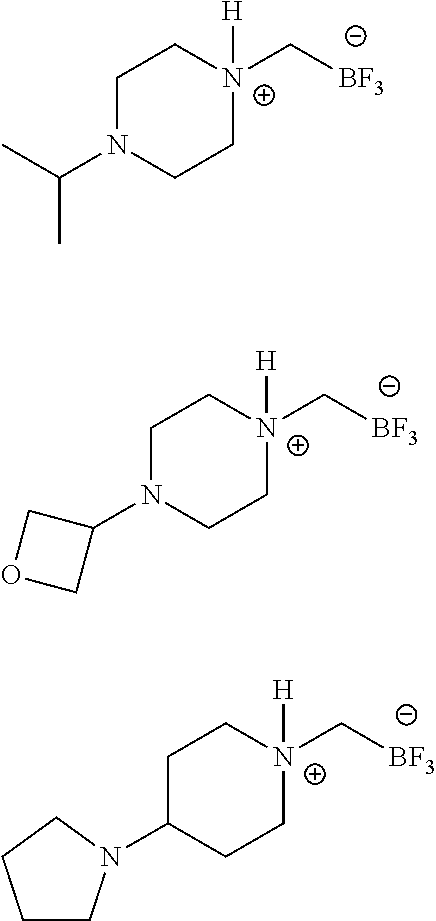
C1N(C(C)C)CC[N+](C[BF3])([H])C1.C1N(C2COC2)CC[N+](C[BF3])([H])C1.C1C(N2CCCC2)CC[N+](C[BF3])([H])C1
